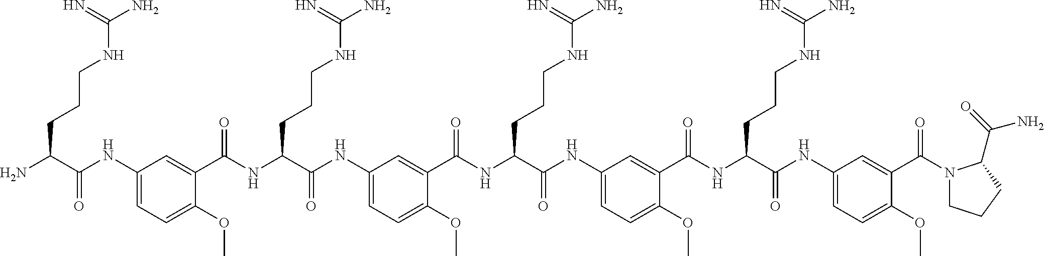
C1(C(N2CCCC2C(=O)N)=O)=CC(NC(C(NC(C2=CC(NC(C(NC(C3=CC(NC(C(NC(C4=CC(NC(C(N)CCCNC(N)=N)=O)=CC=C4OC)=O)CCCNC(N)=N)=O)=CC=C3OC)=O)CCCNC(N)=N)=O)=CC=C2OC)=O)CCCNC(N)=N)=O)=CC=C1OC
